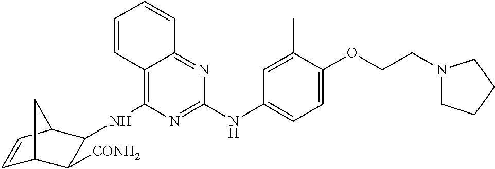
C12=C(NC3C([CONH2])C4C=CC3C4)N=C(NC3=CC=C(OCCN4CCCC4)C(C)=C3)N=C1C=CC=C2
